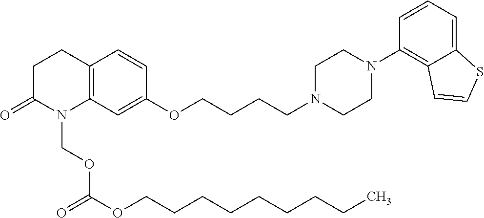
C12=C(C=C(OCCCCN3CCN(C4=C5C(=CC=C4)SC=C5)CC3)C=C1)N(COC(OCCCCCCCCC)=O)C(=O)CC2
